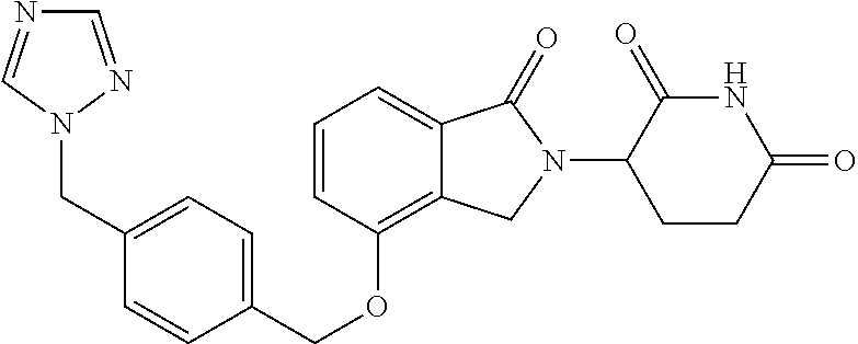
C(OC1=C2C(=CC=C1)C(=O)N(C1C(=O)NC(=O)CC1)C2)C1=CC=C(CN2N=CN=C2)C=C1
